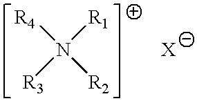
[R4]N([R3])([R1])[R2]
